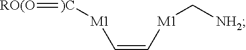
C(=C[M1]C[NH2])[M1][)C]=[RO(O]
